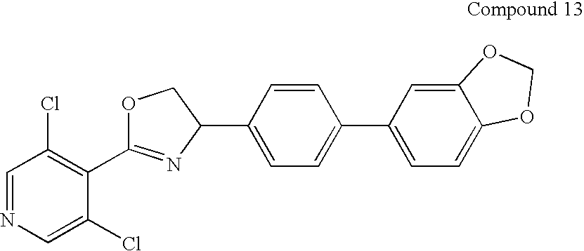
C1=NC=C(Cl)C(C2=NC(C3=CC=C(C4=CC=C5C(=C4)OCO5)C=C3)CO2)=C1Cl
